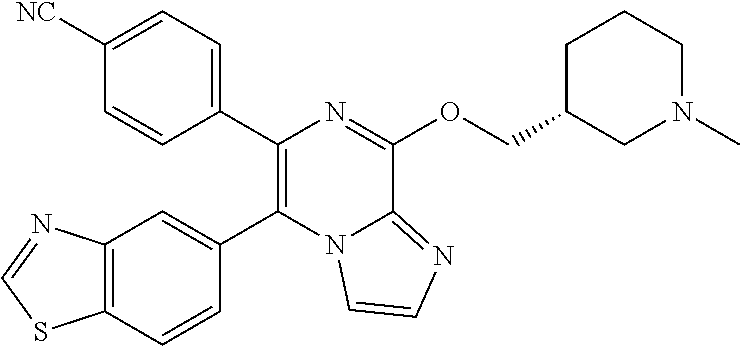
C1(C2=C(C3=CC=C([NC])C=C3)N=C(OCC3CN(C)CCC3)C3=NC=CN23)=CC2=C(C=C1)SC=N2
